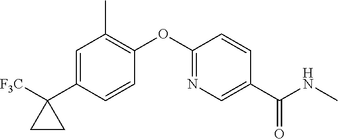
C1=C(C2([F3C])CC2)C=CC(OC2=NC=C(C(NC)=O)C=C2)=C1C
